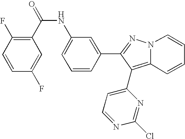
C1=CC(F)=C(C(NC2=CC=CC(C3=NN4C=CC=CC4=C3C3=CC=NC(Cl)=N3)=C2)=O)C=C1F
